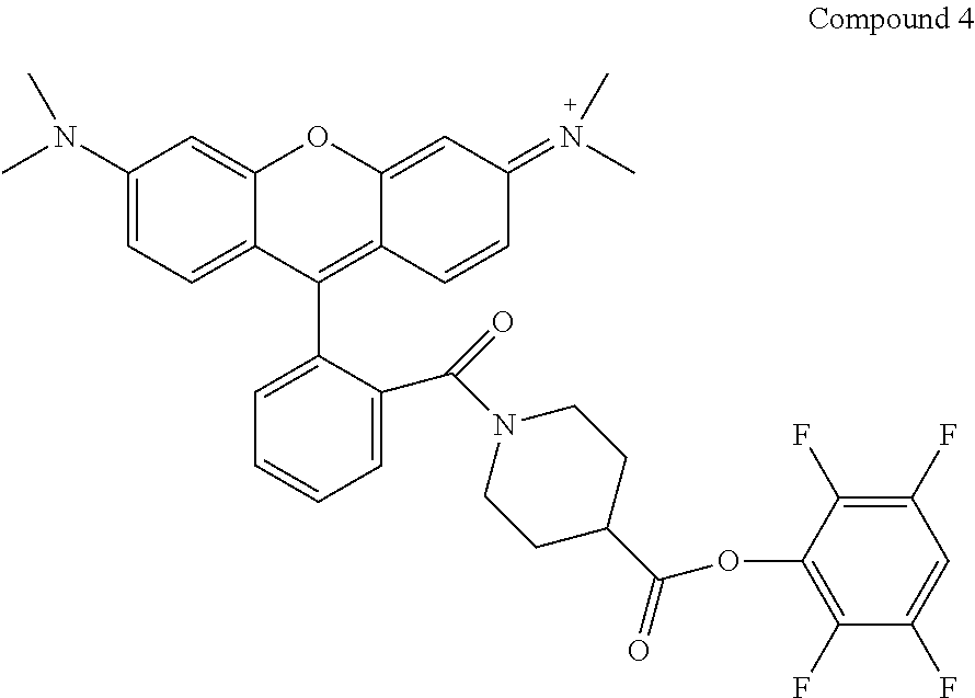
CN(C1=CC=C2C(=C1)OC1=CC(=N(C)C)C=CC1=C2C1=CC=CC=C1C(N1CCC(C(=O)OC2=C(F)C(F)=CC(F)=C2F)CC1)=O)C
